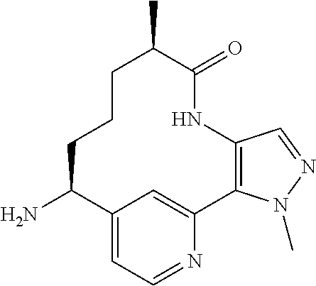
C1(N)C2=CC=NC(=C2)C2=C(NC(=O)C(C)CCC1)C=NN2C
